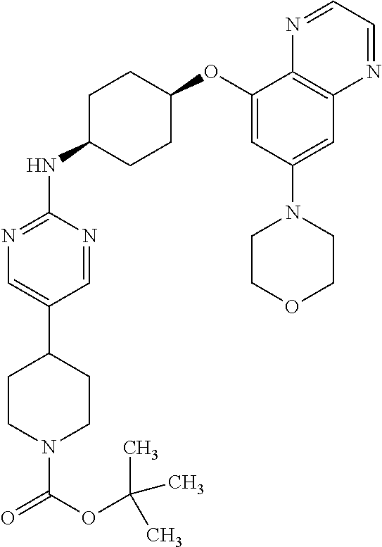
C1(OC2CCC(NC3=NC=C(C4CCN(C(=O)OC(C)(C)C)CC4)C=N3)CC2)=CC(N2CCOCC2)=CC2=C1N=CC=N2
